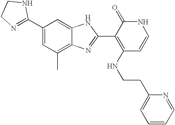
C1(C2=CC(C)=C3C(=C2)NC(C2=C(NCCC4=CC=CC=N4)C=CNC2=O)=N3)=NCCN1
